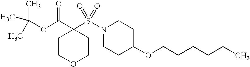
C1COCCC1(C(OC(C)(C)C)=O)S(N1CCC(OCCCCCC)CC1)(=O)=O
